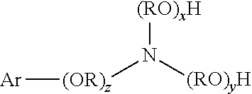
[(OR)z](N([(RO)yH])[(RO)xH])[Ar]
